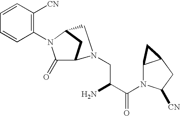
C1(=O)C2CC(N1C1=C([CN])C=CC=C1)CN2CC(C(N1C2C(CC1[CN])C2)=O)N
